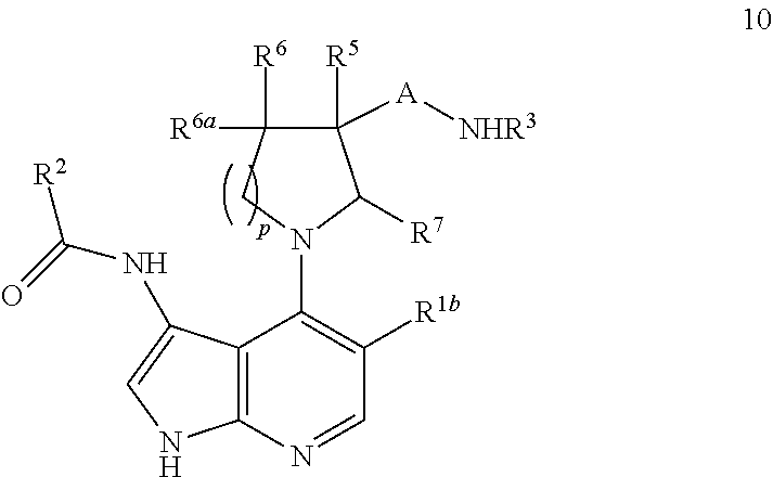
C12=C(N=CC([R1b])=C1N1C([R7])C([R5])([A][NHR3])C([R6])([R6a])C1)NC=C2NC([R2])=O
